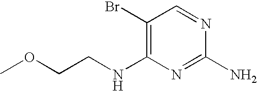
C1(Br)=C(NCCOC)N=C(N)N=C1
